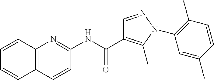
C12=C(C=CC(NC(C3=C(C)N(C4=C(C)C=CC(C)=C4)N=C3)=O)=N1)C=CC=C2
